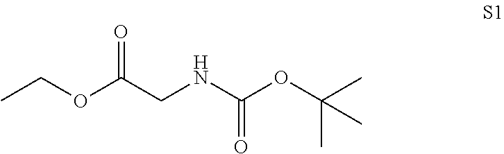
CCOC(=O)CNC(OC(C)(C)C)=O
